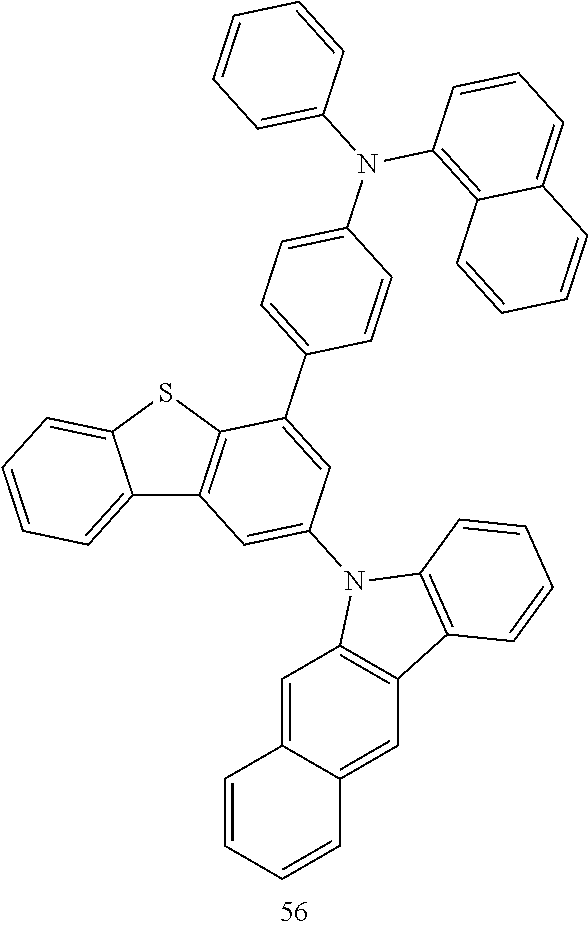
C12=CC=CC=C1SC1=C2C=C(N2C3=C(C=C4C(=C3)C=CC=C4)C3=C2C=CC=C3)C=C1C1=CC=C(N(C2=C3C(=CC=C2)C=CC=C3)C2=CC=CC=C2)C=C1
